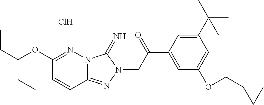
C1(OC(CC)CC)=NN2C(=NN(CC(C3=CC(OCC4CC4)=CC(C(C)(C)C)=C3)=O)C2=N)C=C1.Cl
